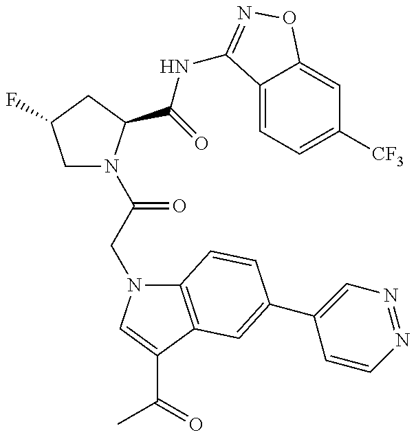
C1N(C(CN2C3=C(C(C(=O)C)=C2)C=C(C2=CN=NC=C2)C=C3)=O)C(C(=O)NC2=NOC3=CC([CF3])=CC=C32)CC1F
